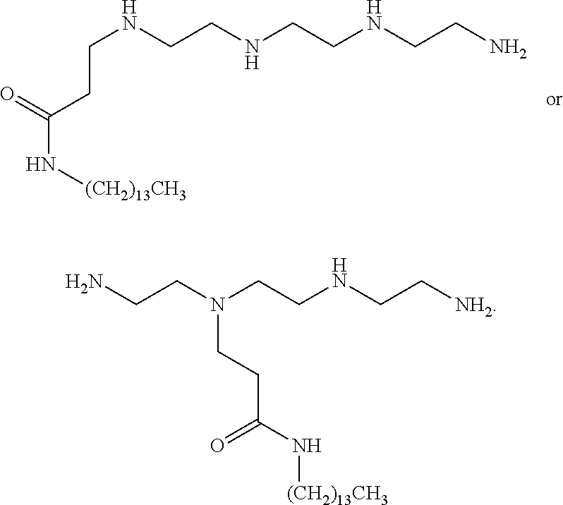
[(CH2)13CH3]NC(=O)CCNCCNCCNCCN.NCCN(CCNCC[NH2])CCC(=O)N[(CH2)13CH3]
